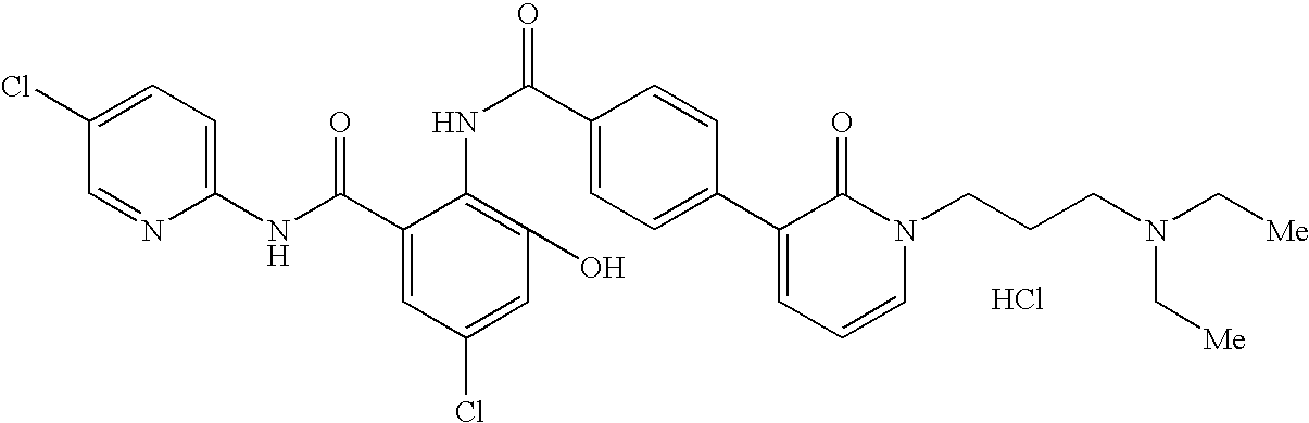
C1(NC(C2=CC(Cl)=CC(O)=C2NC(C2=CC=C(C3=CC=CN(CCCN(C[Me])C[Me])C3=O)C=C2)=O)=O)=CC=C(Cl)C=N1.Cl
